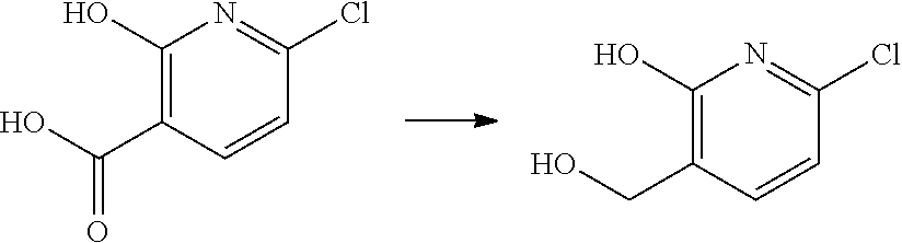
C1(O)=C(C(O)=O)C=CC(Cl)=N1.C1(O)=C(CO)C=CC(Cl)=N1
